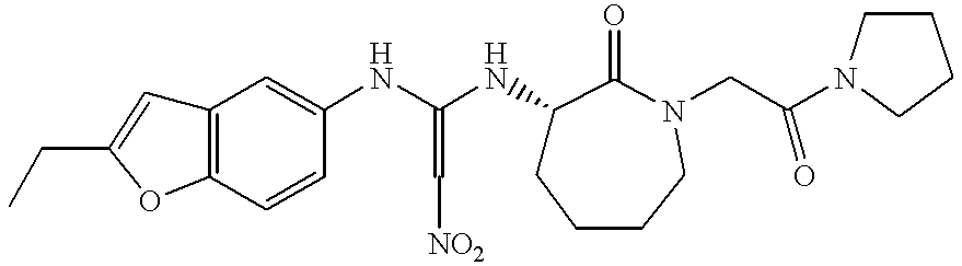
C12=C(C=CC(NC(NC3CCCCN(CC(N4CCCC4)=O)C3=O)=C[NO2])=C1)OC(CC)=C2
